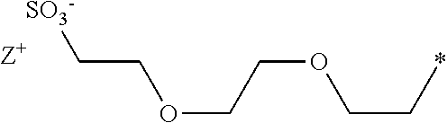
[Z+].C(OCCOCC*)C[SO3-]
